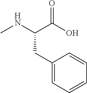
N(C(C(O)=O)CC1=CC=CC=C1)C
